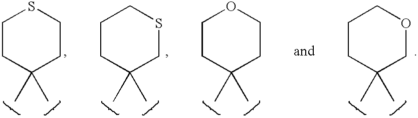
C1CC(C)(C)CCS1.C1CC(C)(C)CSC1.C1CC(C)(C)CCO1.C1CC(C)(C)COC1
